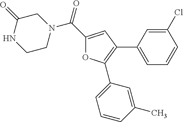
C1(C(N2CC(=O)NCC2)=O)=CC(C2=CC=CC(Cl)=C2)=C(C2=CC=CC(C)=C2)O1
